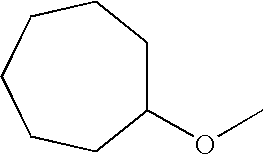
C1(OC)CCCCCC1
